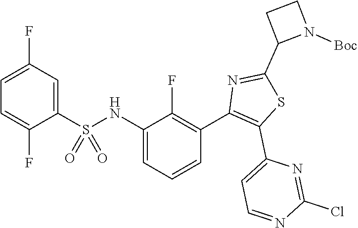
C1=C(F)C=C(S(NC2=CC=CC(C3=C(C4=CC=NC(Cl)=N4)SC(C4N([Boc])CC4)=N3)=C2F)(=O)=O)C(F)=C1
